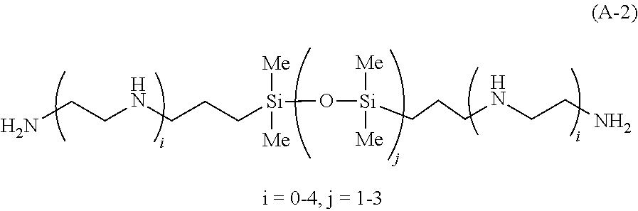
NCCNCCC[Si](O[Si](CCCNCCN)([Me])[Me])([Me])[Me]
